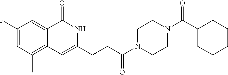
C1CN(C(CCC2=CC3=C(C)C=C(F)C=C3C(=O)N2)=O)CCN1C(C1CCCCC1)=O
